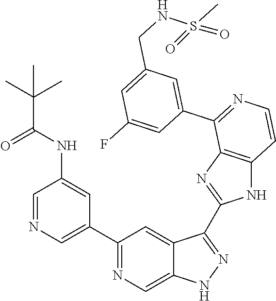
C1=NC=C(C2=NC=C3C(=C2)C(C2=NC4=C(N2)C=CN=C4C2=CC(CNS(C)(=O)=O)=CC(F)=C2)=NN3)C=C1NC(C(C)(C)C)=O
